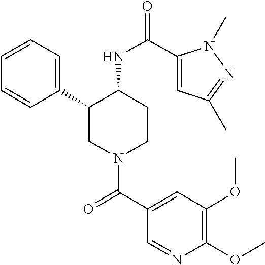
C1=CC=C(C2CN(C(C3=CC(OC)=C(OC)N=C3)=O)CCC2NC(=O)C2=CC(C)=NN2C)C=C1
